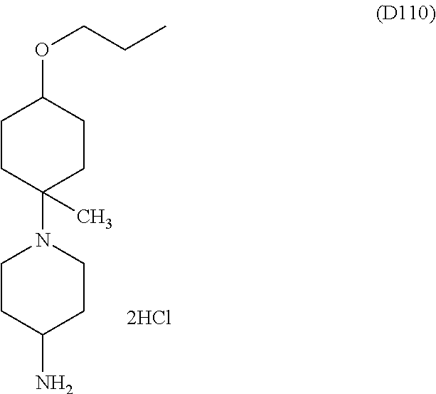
C1CC(N2CCC(N)CC2)(C)CCC1OCCC
